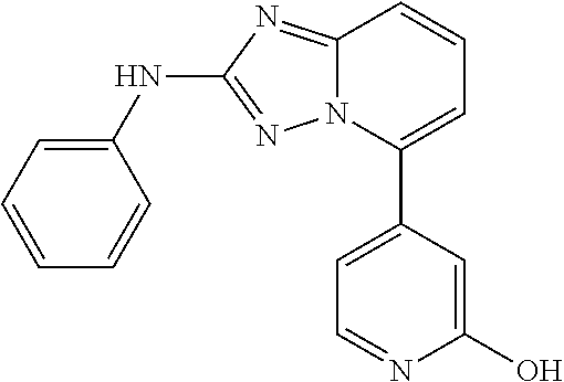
C1(O)=CC(C2=CC=CC3=NC(NC4=CC=CC=C4)=NN23)=CC=N1
